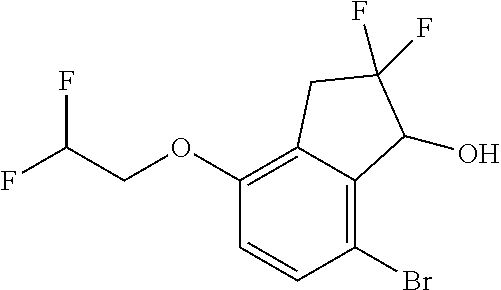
FC(COC1=C2C(=C(Br)C=C1)C(O)C(F)(F)C2)F
